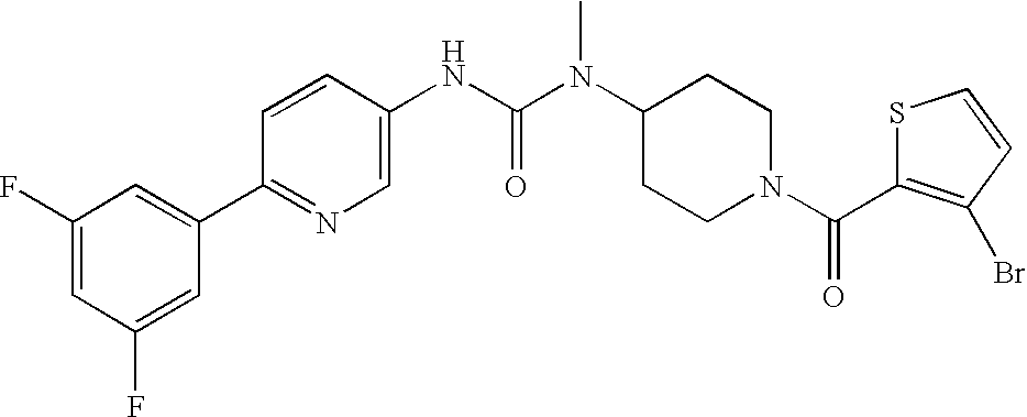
C1(F)=CC(F)=CC(C2=NC=C(NC(N(C3CCN(C(=O)C4=C(Br)C=CS4)CC3)C)=O)C=C2)=C1
